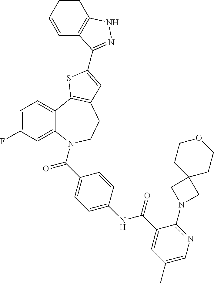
C1=C(F)C=C2C(=C1)C1=C(CCN2C(=O)C2=CC=C(NC(=O)C3=CC(C)=CN=C3N3CC4(C3)CCOCC4)C=C2)C=C(C2=NNC3=C2C=CC=C3)S1
